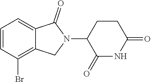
C1=CC(Br)=C2C(=C1)C(=O)N(C1C(=O)NC(=O)CC1)C2
